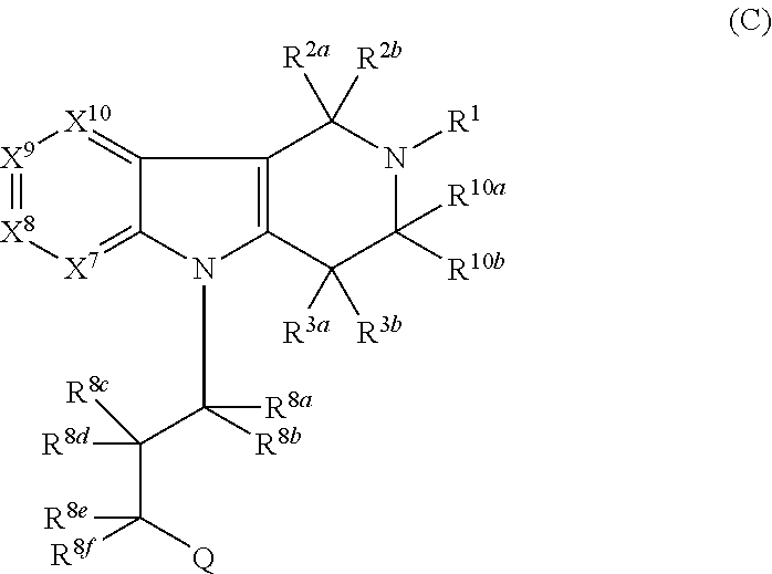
C12=[X10][X9]=[X8][X7]=C1N(C([R8a])(C([R8d])(C([R8e])([R8f])[Q])[R8c])[R8b])C1=C2C([R2a])([R2b])N([R1])C([R10b])([R10a])C1([R3a])[R3b]
